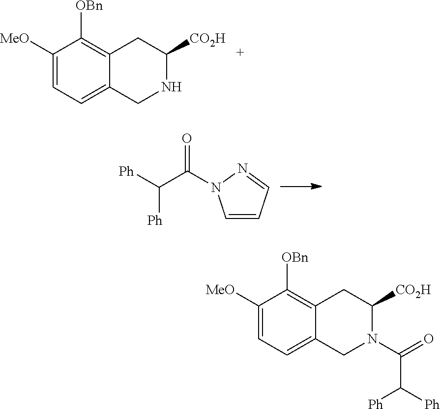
[Ph]C(C(N1C=CC=N1)=O)[Ph].C1([MeO])=CC=C2C(=C1[OBn])CC([CO2H])NC2.C1([MeO])=CC=C2C(=C1[OBn])CC([CO2H])N(C(=O)C([Ph])[Ph])C2
